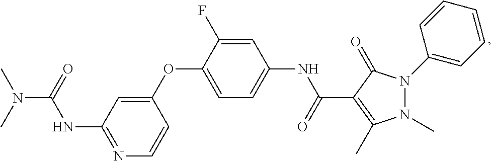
N1=C(NC(=O)N(C)C)C=C(OC2=CC=C(NC(=O)C3=C(C)N(C)N(C4=CC=CC=C4)C3=O)C=C2F)C=C1
